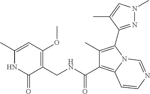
C1(C)=CC(OC)=C(CNC(C2=C3N(C(C4=NN(C)C=C4C)=C2C)C=NC=C3)=O)C(=O)N1
